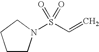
C1CN(S(C=C)(=O)=O)CC1
